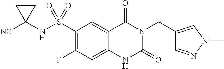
N(S(=O)(=O)C1=C(F)C=C2C(=C1)C(=O)N(CC1=CN(C)N=C1)C(=O)N2)C1([NC])CC1
